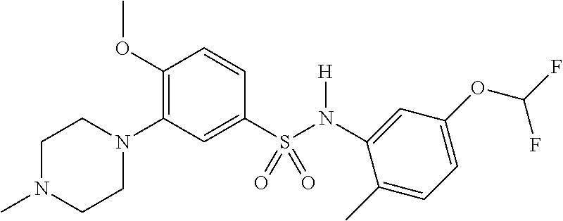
C1N(C)CCN(C2=C(OC)C=CC(S(N([H])C3=CC(OC(F)F)=CC=C3C)(=O)=O)=C2)C1
